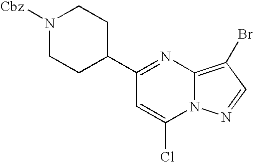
N1([Cbz])CCC(C2=NC3=C(Br)C=NN3C(Cl)=C2)CC1
